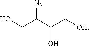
C(C(C(C[OH])O)[N3])O
